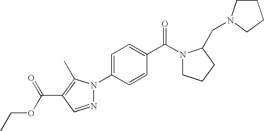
N1=CC(C(=O)OCC)=C(C)N1C1=CC=C(C(N2CCCC2CN2CCCC2)=O)C=C1
